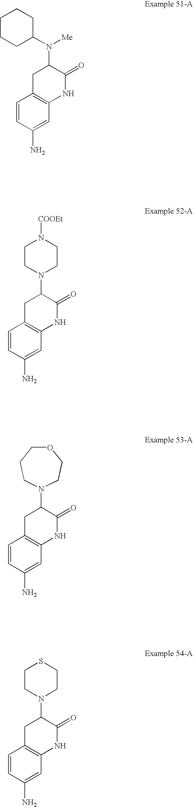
C1=CC(N)=CC2=C1CC(N([Me])C1CCCCC1)C(=O)N2.C1=CC(N)=CC2=C1CC(N1CCN([COOEt])CC1)C(=O)N2.C1=CC(N)=CC2=C1CC(N1CCOCCC1)C(=O)N2.C1=CC(N)=CC2=C1CC(N1CCSCC1)C(=O)N2
